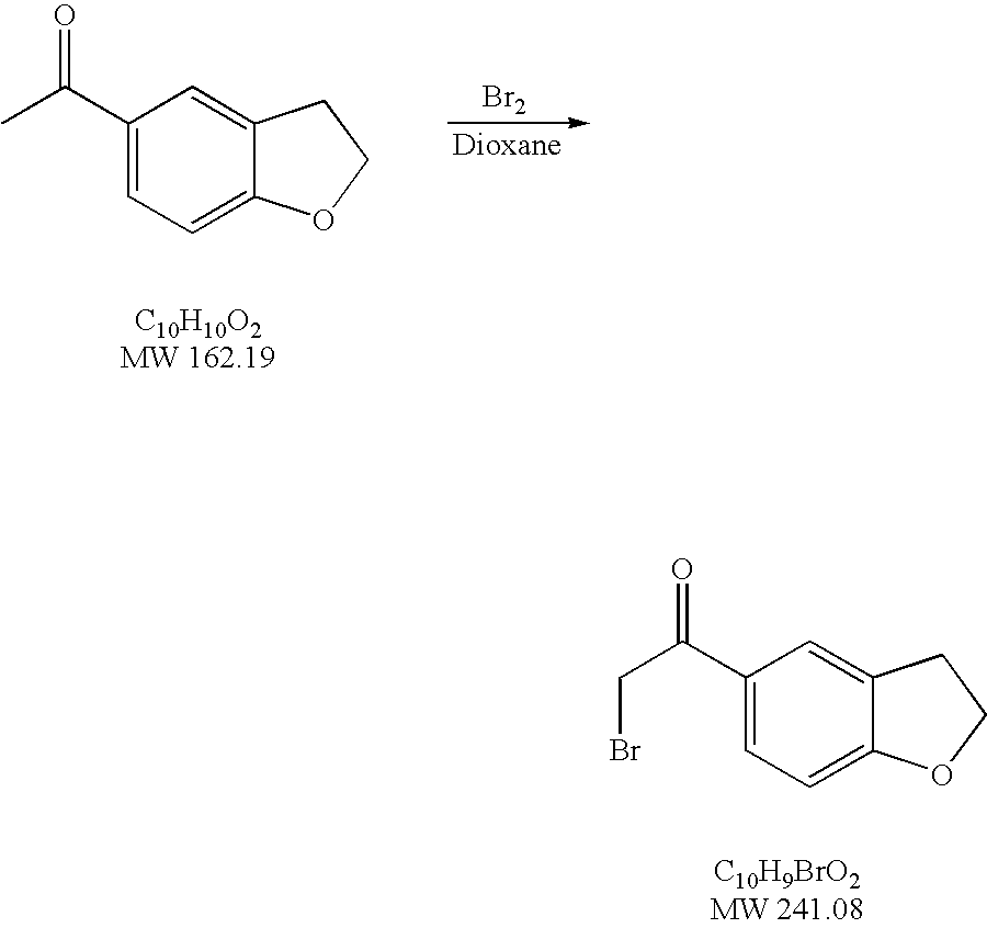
C1(C(C)=O)=CC=C2C(=C1)CCO2.[Br2].C1(C(CBr)=O)=CC=C2C(=C1)CCO2
